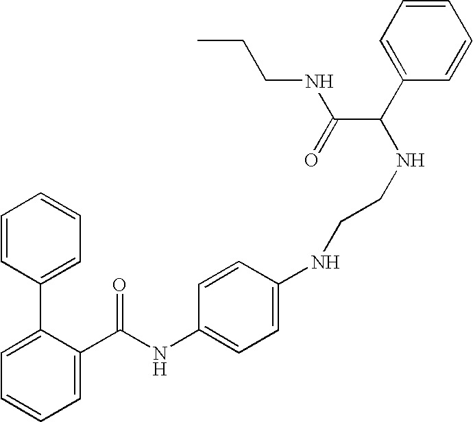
C1=C(C(NC2=CC=C(NCCNC(C3=CC=CC=C3)C(=O)NCCC)C=C2)=O)C(C2=CC=CC=C2)=CC=C1
